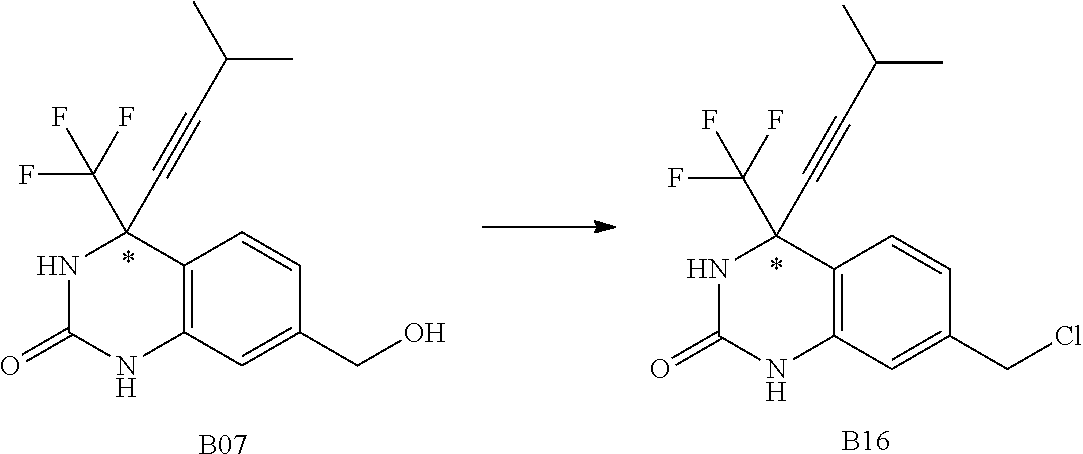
N1C(=O)NC2=C(C1(C#CC(C)C)C(F)(F)F)C=CC(CCl)=C2.[B16].N1C(=O)NC2=C(C1(C#CC(C)C)C(F)(F)F)C=CC(CO)=C2.[B07]
